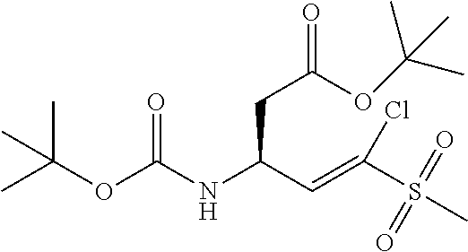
CC(OC(NC(C=C(S(C)(=O)=O)Cl)CC(=O)OC(C)(C)C)=O)(C)C
